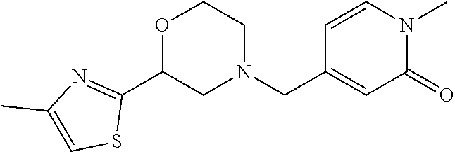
O1C(C2=NC(C)=CS2)CN(CC2=CC(=O)N(C)C=C2)CC1
